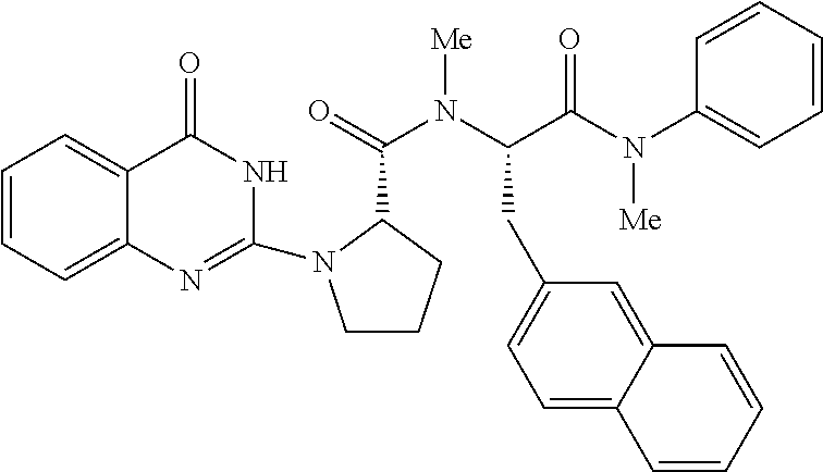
C1=CC=C2C(=C1)C(=O)NC(N1CCCC1C(=O)N(C(CC1=CC=C3C(=C1)C=CC=C3)C(N([Me])C1=CC=CC=C1)=O)[Me])=N2
